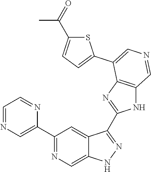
C1(C2=CN=CC=N2)=NC=C2C(=C1)C(C1=NC3=C(N1)C=NC=C3C1=CC=C(C(=O)C)S1)=NN2
